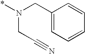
C1(CN(*)CC#N)=CC=CC=C1
